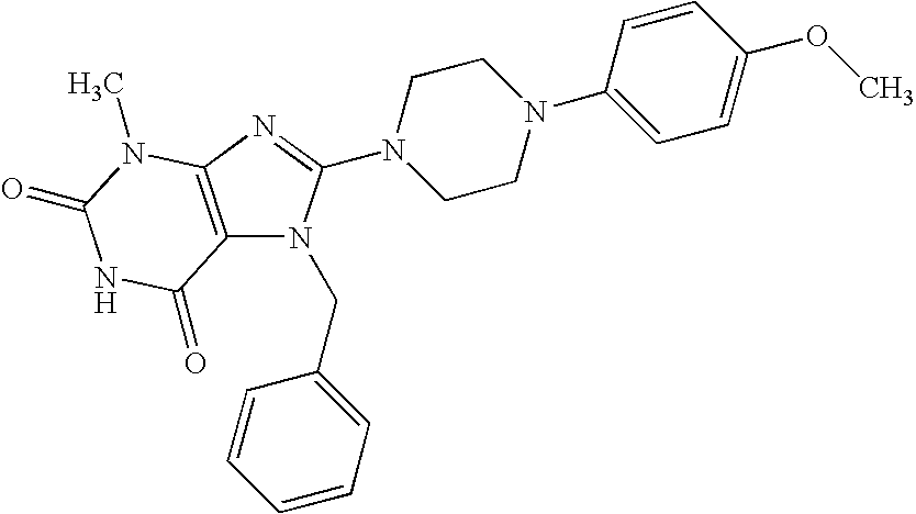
C12=C(N=C(N3CCN(C4=CC=C(OC)C=C4)CC3)N1CC1=CC=CC=C1)N(C)C(=O)NC2=O
